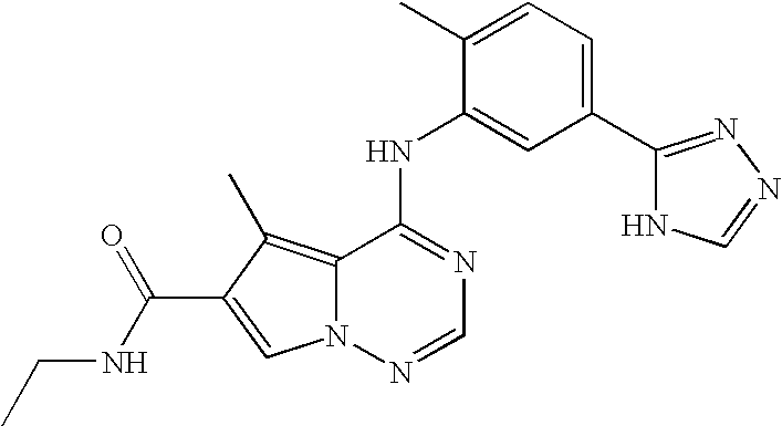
C12=C(C)C(C(NCC)=O)=CN1N=CN=C2NC1=CC(C2=NN=CN2)=CC=C1C
